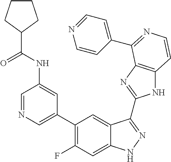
C1=C(C2=C(F)C=C3C(=C2)C(C2=NC4=C(N2)C=CN=C4C2=CC=NC=C2)=NN3)C=C(NC(C2CCCC2)=O)C=N1
